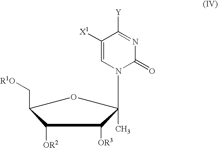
C(C1OC(N2C(=O)N=C([Y])C([X1])=C2)(C)C([OR3])C1[OR2])[R1O]
